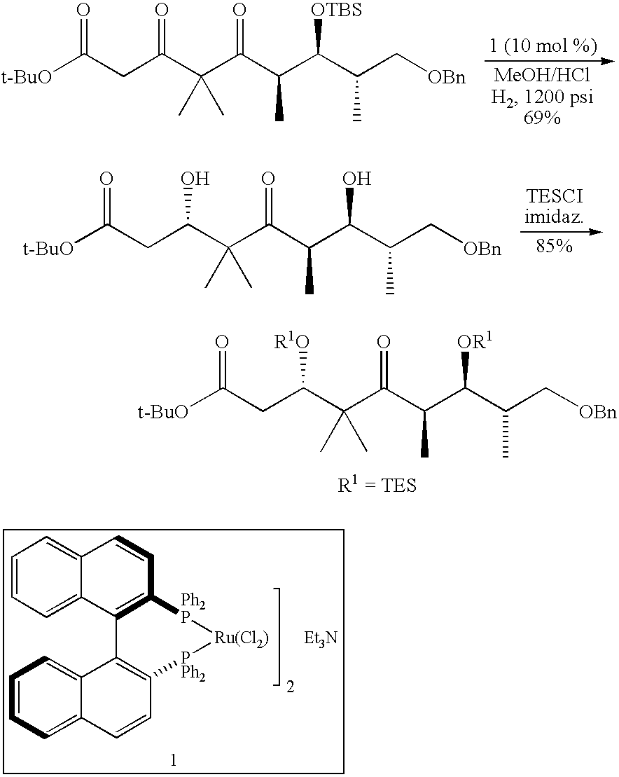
C(C(C(C(C(C(C(C[OBn])C)[OTBS])C)=O)(C)C)=O)C([t-BuO])=O.C(C(C(C(C(C(C(C[OBn])C)[OR1])C)=O)(C)C)[R1O])C([t-BuO])=O.C1=CC=C2C(=C1)C=CC1=C2C2=C([PPh2][Ru(Cl2)][Ph2P]1)C=CC1=CC=CC=C21.[Et3N].C(C(C(C(C(C(C(C[OBn])C)O)C)=O)(C)C)O)C([t-BuO])=O
